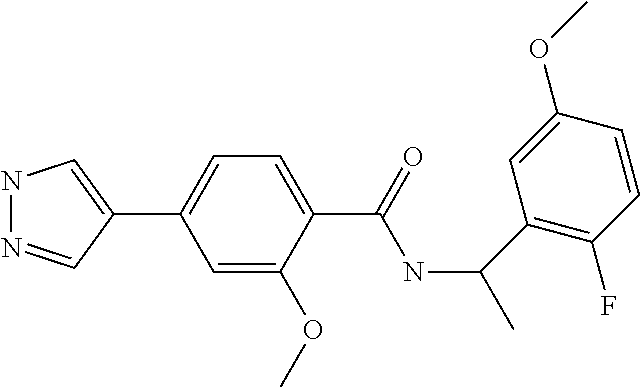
C1(C2=CNN=C2)=CC=C(C(=O)NC(C)C2=C(F)C=CC(OC)=C2)C(OC)=C1
